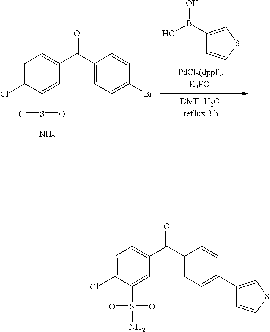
C1(B(O)O)=CSC=C1.C1=C(Cl)C(S(=O)(=O)N)=CC(C(C2=CC=C(Br)C=C2)=O)=C1.C1=C(Cl)C(S(=O)(=O)N)=CC(C(C2=CC=C(C3=CSC=C3)C=C2)=O)=C1
